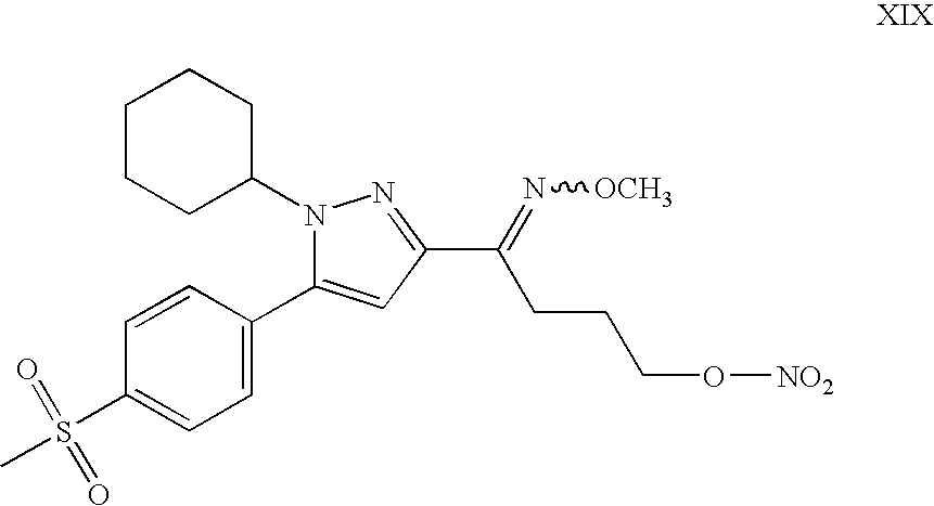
C1(C2=CC(C(=N[OCH3])CCCO[NO2])=NN2C2CCCCC2)=CC=C(S(C)(=O)=O)C=C1
